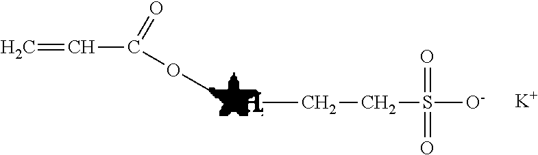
COC(C=C)=O.CCCS([O-])(=O)=O.[K]
